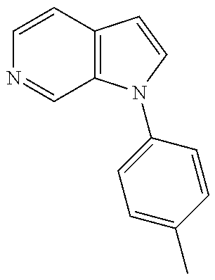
C1=CC2=C(C=N1)N(C1=CC=C(C)C=C1)C=C2
